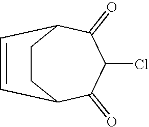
C1CC2C(=O)C(Cl)C(=O)C1C=C2
